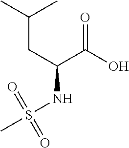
CC(CC(C(O)=O)NS(=O)(=O)C)C
